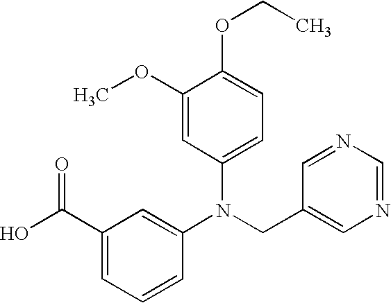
N(CC1=CN=CN=C1)(C1=CC(C(=O)O)=CC=C1)C1=CC=C(OCC)C(OC)=C1
